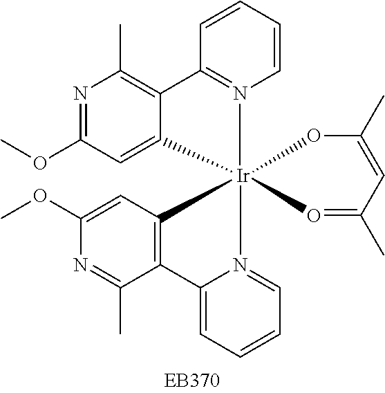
C1=CC=CN2=C1C1=C(C)N=C(OC)C=C1[Ir]213(N2=CC=CC=C2C2=C1C=C(OC)N=C2C)O=C(C)C=C(C)O3
